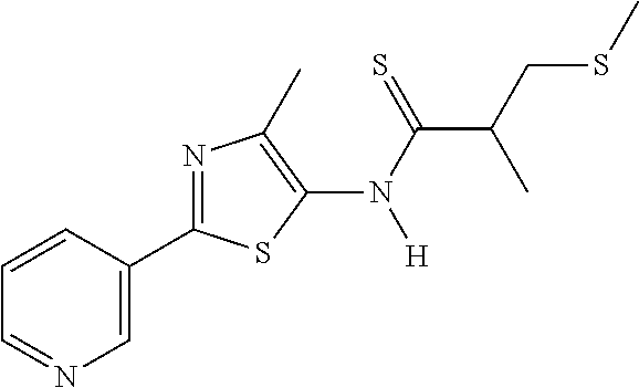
C1=C(C2=NC(C)=C(N(C(=S)C(C)CSC)[H])S2)C=CC=N1
